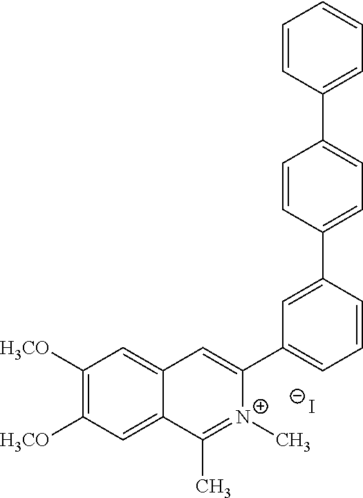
C1(C2=CC(C3=CC4=CC([H3CO])=C([H3CO])C=C4C(C)=[N+]3C)=CC=C2)=CC=C(C2=CC=CC=C2)C=C1.[I-]
